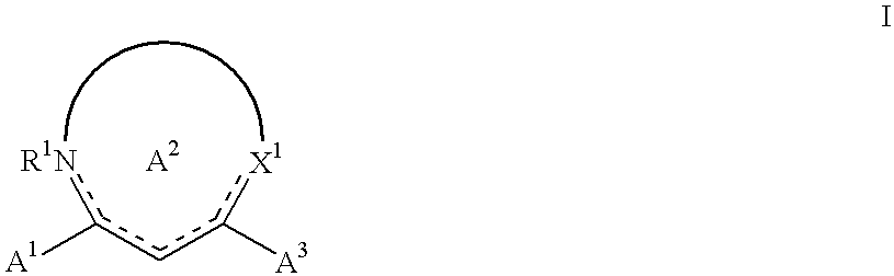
[A1]c(cc([A3])[X1])[R1N]
